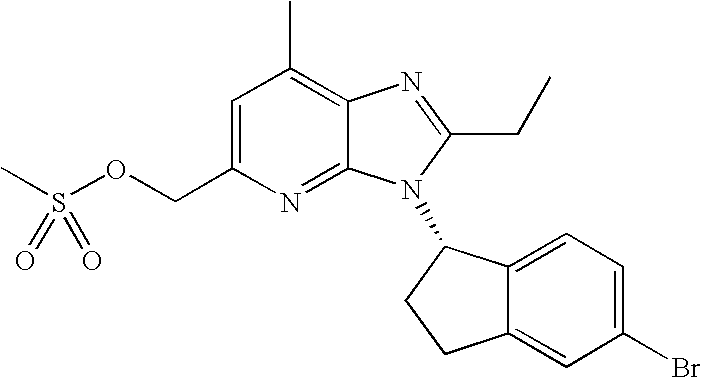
C1=C(COS(C)(=O)=O)N=C2C(=C1C)N=C(CC)N2C1C2=CC=C(Br)C=C2CC1
